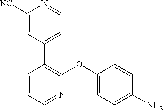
C1(C2=C(OC3=CC=C(N)C=C3)N=CC=C2)=CC=NC([NC])=C1
